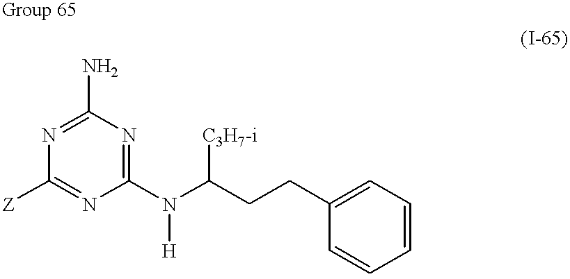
N1=C(N)N=C(N(C(CCC2=CC=CC=C2)[C3H7-i])[H])N=C1[Z]
